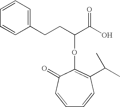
C1=CC=C(CCC(C(O)=O)OC2=C(C(C)C)C=CC=CC2=O)C=C1
